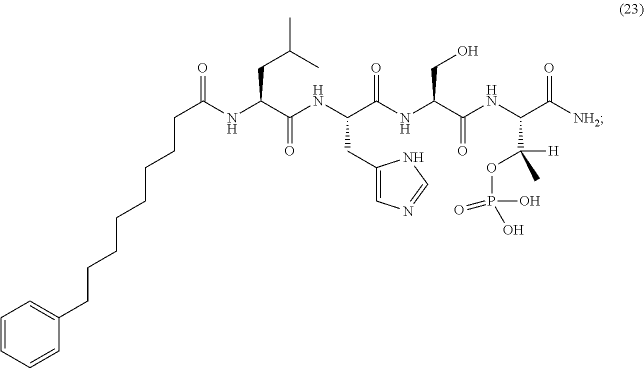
C(NC(C(=O)NC(C(NC(C(NC(C([NH2])=O)C(OP(O)(=O)O)([H])C)=O)CO)=O)CC1=CN=CN1)CC(C)C)(=O)CCCCCCCCC1=CC=CC=C1
